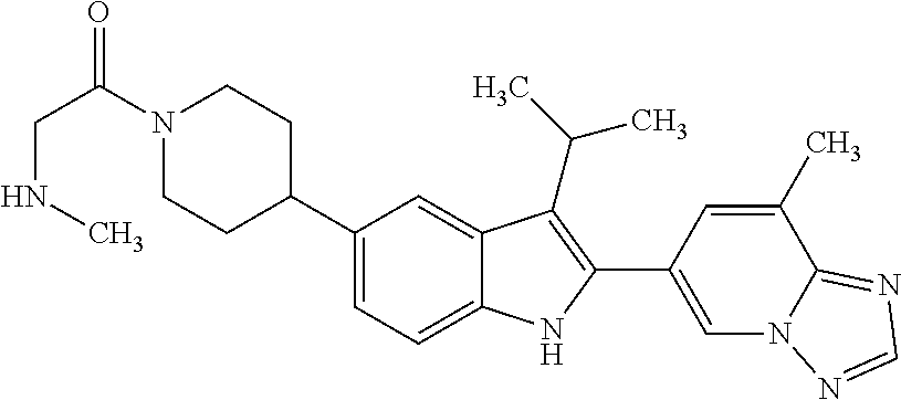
C1=C(C2=C(C(C)C)C3=CC(C4CCN(C(CNC)=O)CC4)=CC=C3N2)C=C(C)C2=NC=NN12
